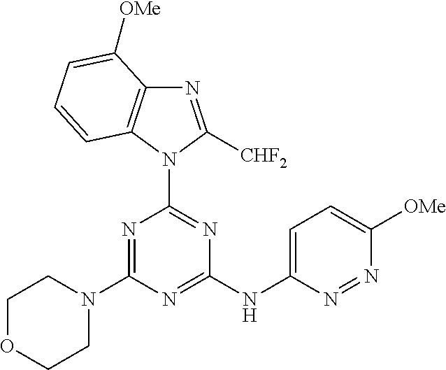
N1=C(N2CCOCC2)N=C(NC2=CC=C([OMe])N=N2)N=C1N1C([CHF2])=NC2=C1C=CC=C2[OMe]
